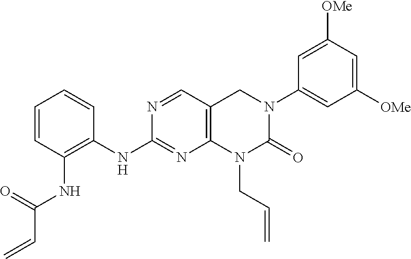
N(C1=NC2=C(C=N1)CN(C1=CC([OMe])=CC([OMe])=C1)C(=O)N2CC=C)C1=C(NC(C=C)=O)C=CC=C1
